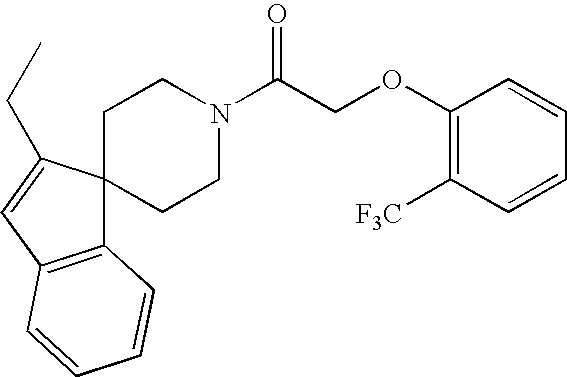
C12=C(C=C(CC)C13CCN(C(COC1=C([F3C])C=CC=C1)=O)CC3)C=CC=C2
